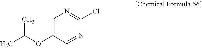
C1=C(OC(C)C)C=NC(Cl)=N1
